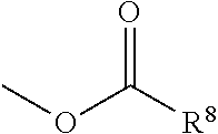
O(C([R8])=O)C
